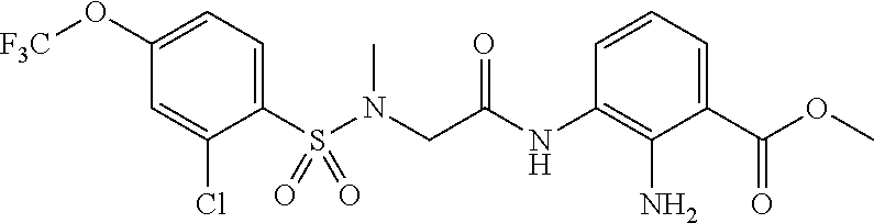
C1(S(N(CC(NC2=C(N)C(C(OC)=O)=CC=C2)=O)C)(=O)=O)=CC=C(O[F3C])C=C1Cl
